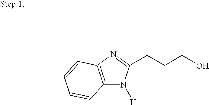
N1=C(CCCO)N([H])C2=C1C=CC=C2
